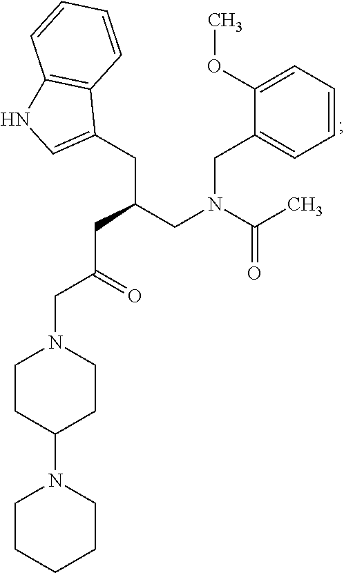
C1=CC=C(OC)C(CN(C(C)=O)CC(CC2=CNC3=C2C=CC=C3)CC(CN2CCC(N3CCCCC3)CC2)=O)=C1
